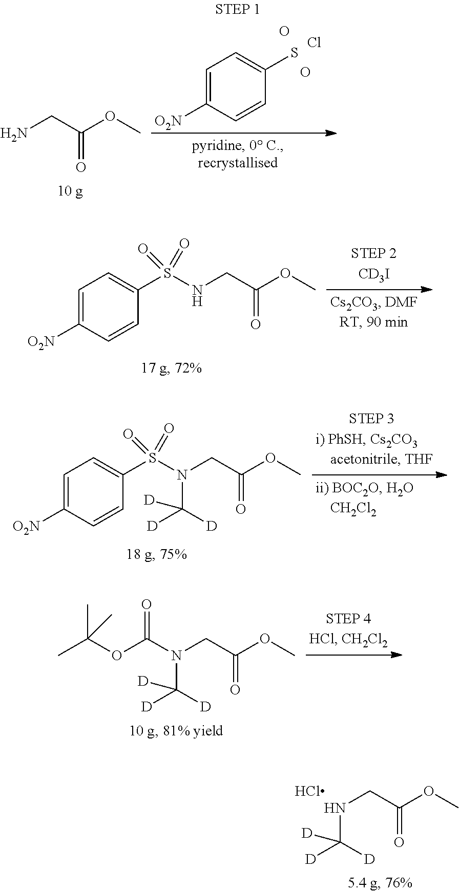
C1=C([O2N])C=CC(S)=C1.O.O.Cl.O=C(CN)OC.C1=C([O2N])C=CC(S(NCC(=O)OC)(=O)=O)=C1.C1=C([O2N])C=CC(S(N(CC(=O)OC)C([D])([D])[D])(=O)=O)=C1.CC(OC(N(CC(=O)OC)C([D])([D])[D])=O)(C)C.N(CC(=O)OC)C([D])([D])[D].Cl
